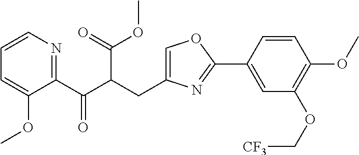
C1=C(CC(C(C2=NC=CC=C2OC)=O)C(=O)OC)N=C(C2=CC(OC[CF3])=C(OC)C=C2)O1
